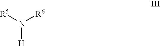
N([H])([R5])[R6]
